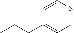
C1=NC=CC(CCC)=C1
